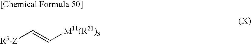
[R3-Z]C=C[M11(R21)3]
